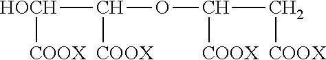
[HOCH](C(OC(C[COOX])[COOX])[COOX])[COOX]
